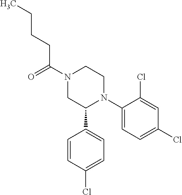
C1(N2CCN(C(CCCC)=O)CC2C2=CC=C(Cl)C=C2)=CC=C(Cl)C=C1Cl
